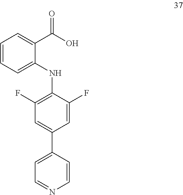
C1=CC=C(NC2=C(F)C=C(C3=CC=NC=C3)C=C2F)C(C(O)=O)=C1
